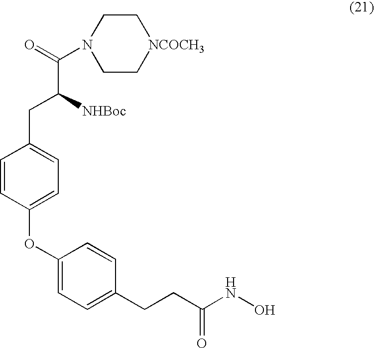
C(C([NHBoc])CC1=CC=C(OC2=CC=C(CCC(NO)=O)C=C2)C=C1)(=O)N1CC[NCOCH3]CC1
